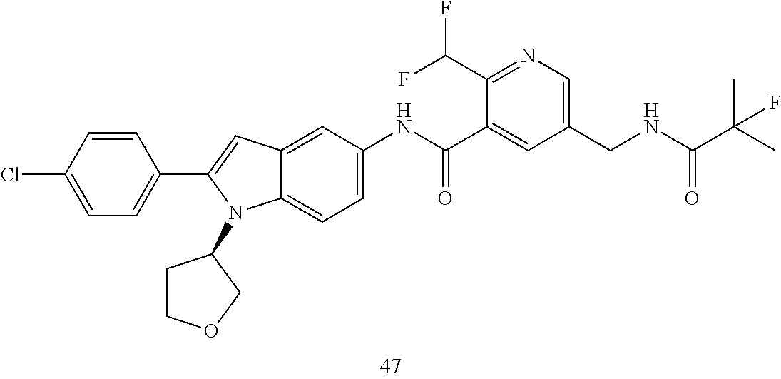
C1(C(F)F)=NC=C(CNC(C(C)(C)F)=O)C=C1C(NC1=CC=C2C(=C1)C=C(C1=CC=C(Cl)C=C1)N2C1CCOC1)=O
